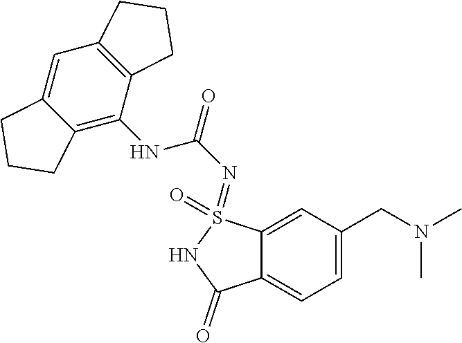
C1=C(CN(C)C)C=C2C(=C1)C(=O)NS2(=O)=NC(NC1=C2C(=CC3=C1CCC3)CCC2)=O
